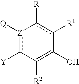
[Z]1([Q])c([Y])C([R2])=C(O)c([R1])c-1[R]
